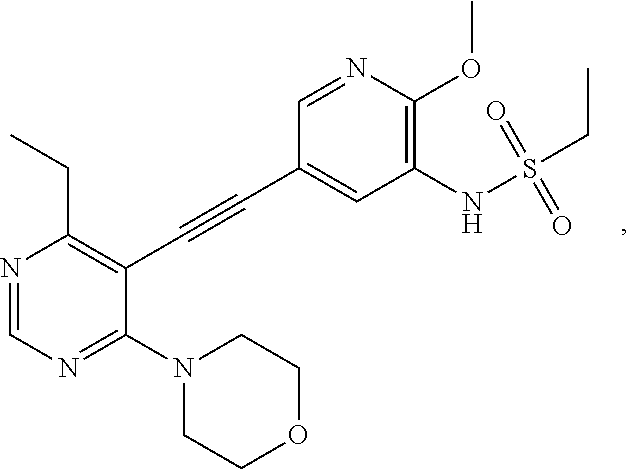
N1=CN=C(N2CCOCC2)C(C#CC2=CC(NS(CC)(=O)=O)=C(OC)N=C2)=C1CC
